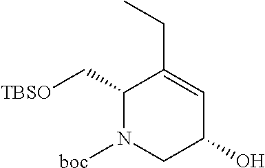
C1(C[TBSO])N([boc])CC(O)C=C1CC
